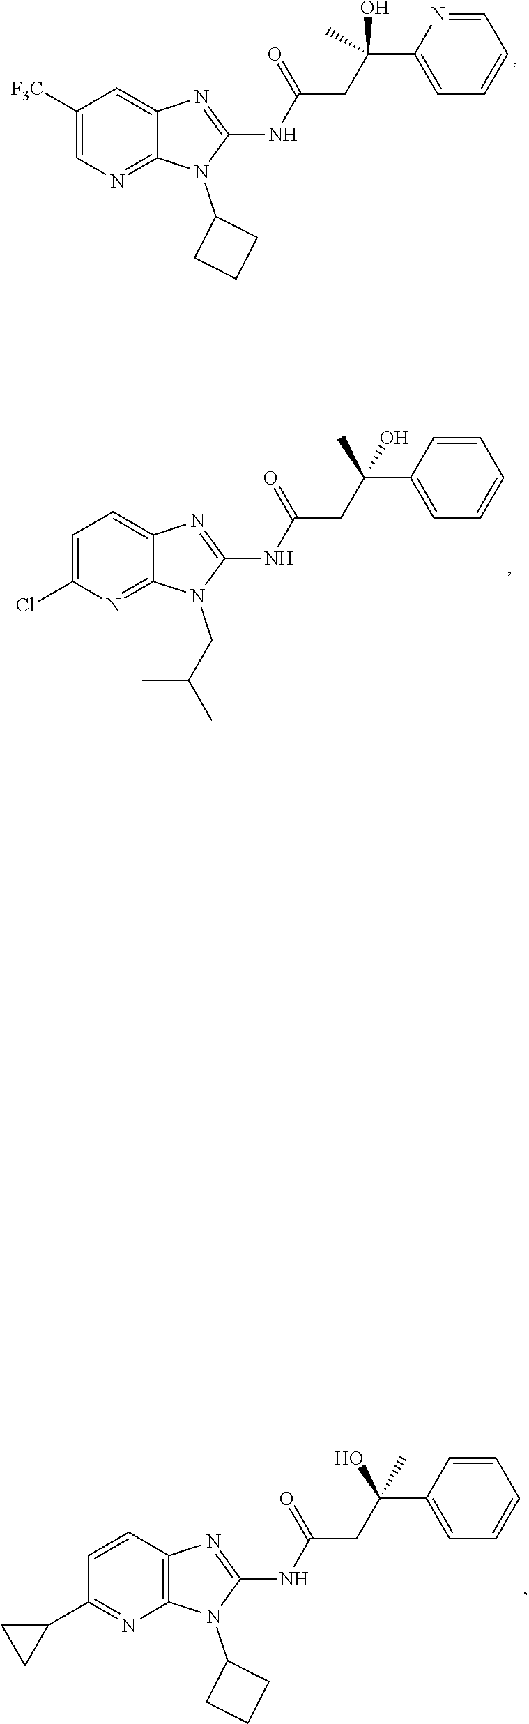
N(C1=NC2=C(N1C1CCC1)N=C(C1CC1)C=C2)C(CC(C1=CC=CC=C1)(O)C)=O.N(C1=NC2=CC=C(Cl)N=C2N1CC(C)C)C(CC(C1=CC=CC=C1)(C)O)=O.N(C1=NC2=CC([F3C])=CN=C2N1C1CCC1)C(CC(C1=CC=CC=N1)(C)O)=O
